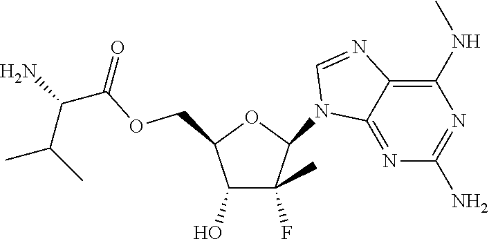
C(OCC1C(O)C(C)(F)C(N2C3=NC(N)=NC(NC)=C3N=C2)O1)(C(N)C(C)C)=O
